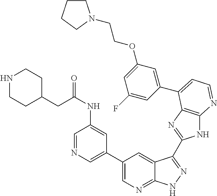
C1(C2=CN=CC(NC(=O)CC3CCNCC3)=C2)=CN=C2C(=C1)C(C1=NC3=C(N1)N=CC=C3C1=CC(OCCN3CCCC3)=CC(F)=C1)=NN2
